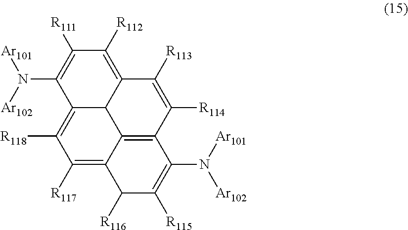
C12=C([R118])C([R117])=C3C4=C(C([R114])=C([R113])C(=C([R112])C([R111])=C1N([Ar102])[Ar101])C24)C(N([Ar101])[Ar102])=C([R115])C3[R116]
